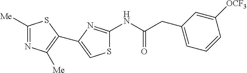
S1C(NC(CC2=CC=CC([OCF3])=C2)=O)=NC(C2=C([Me])N=C([Me])S2)=C1
